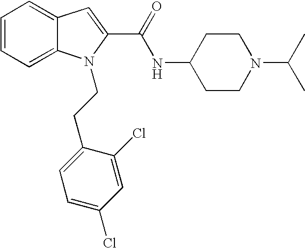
C1=CC=C2C(=C1)C=C(C(=O)NC1CCN(C(C)C)CC1)N2CCC1=CC=C(Cl)C=C1Cl
